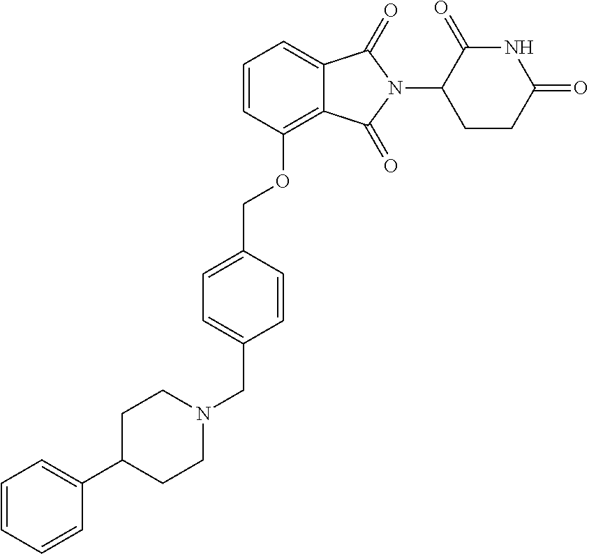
C12=CC=CC(OCC3=CC=C(CN4CCC(C5=CC=CC=C5)CC4)C=C3)=C1C(=O)N(C1C(=O)NC(=O)CC1)C2=O
